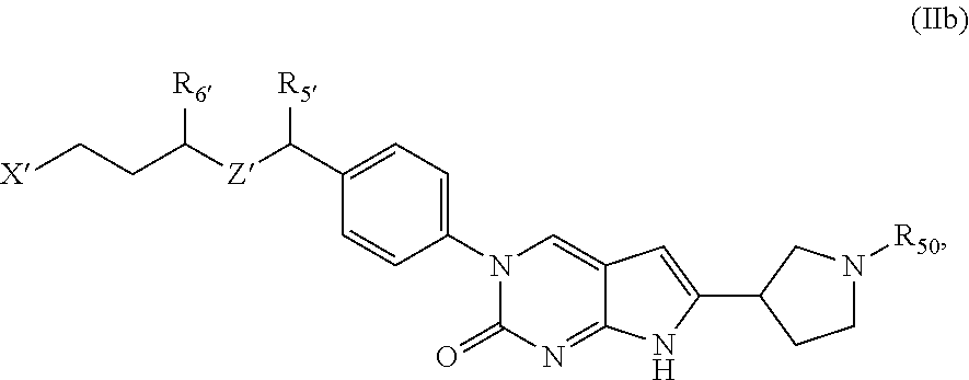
C1=C(C([Z]C(CC[X])[R6])[R5])C=CC(N2C(=O)N=C3C(=C2)C=C(C2CCN([R50])C2)N3)=C1
